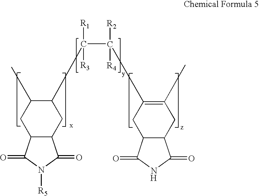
[H].C1C2C(CC(C)=C1C(C(C1CC3C(CC1C)C(=O)N([R5])C3=O)([R1])[R3])([R2])[R4])C(=O)NC2=O
